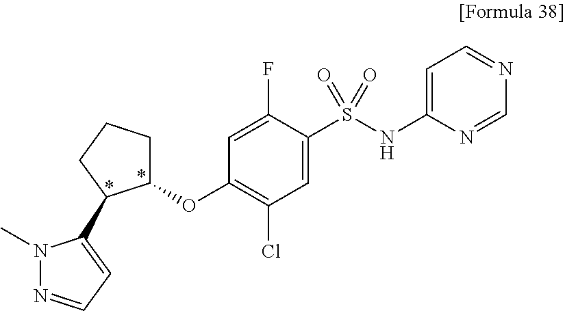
C1=C(F)C(S(NC2=CC=NC=N2)(=O)=O)=CC(Cl)=C1OC1CCCC1C1=CC=NN1C
